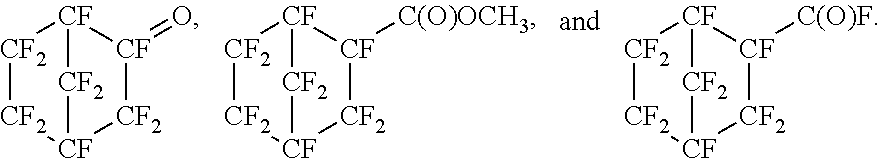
[CF2]1[CF2][CF]2[CF2][CF](=O)[CF]1[CF2]2.[CF2]1[CF2][CF]2[CF2][CF]([C(O)OCH3])[CF]1[CF2]2.[CF2]1[CF2][CF]2[CF2][CF]([C(O)F])[CF]1[CF2]2
